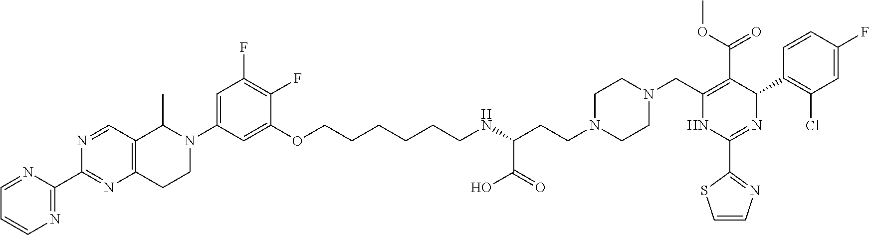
N1=CC2=C(N=C1C1=NC=CC=N1)CCN(C1=CC(F)=C(F)C(OCCCCCCNC(C(O)=O)CCN3CCN(CC4=C(C(OC)=O)C(C5=C(Cl)C=C(F)C=C5)N=C(C5=NC=CS5)N4)CC3)=C1)C2C
